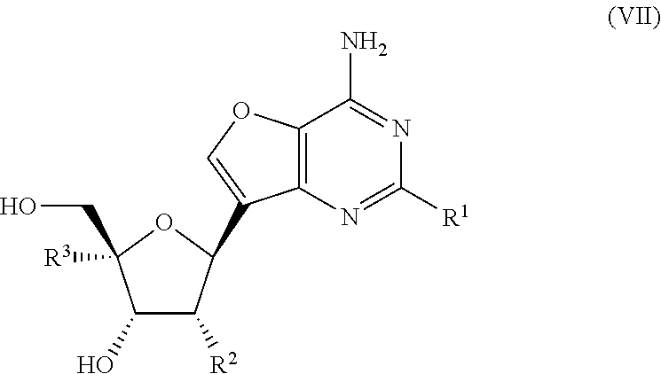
C1(O)C([R2])C(C2=COC3=C2N=C([R1])N=C3N)OC1(CO)[R3]
